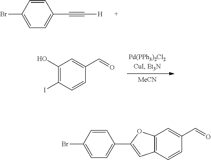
C1=CC(Br)=CC=C1C#C[H].C1=CC(Br)=CC=C1C1=CC2=C(O1)C=C(C=O)C=C2.C1(O)=C(I)C=CC(C=O)=C1.[MeCN]
